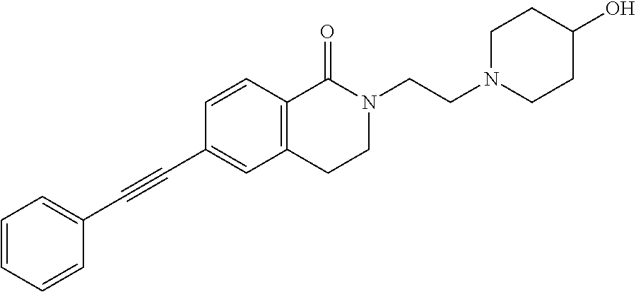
C1=CC=CC(C#CC2=CC3=C(C=C2)C(=O)N(CCN2CCC(O)CC2)CC3)=C1
